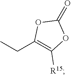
CCC1=C([R15])OC(=O)O1
